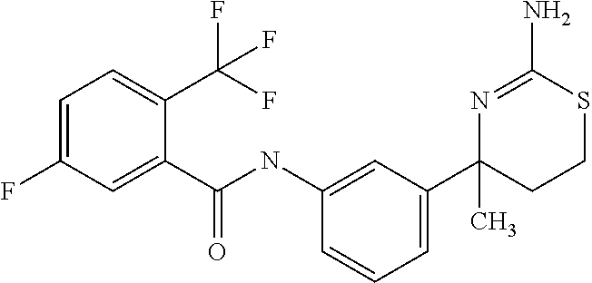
C1=C(F)C=C(C(NC2=CC(C3(C)CCSC(N)=N3)=CC=C2)=O)C(C(F)(F)F)=C1
